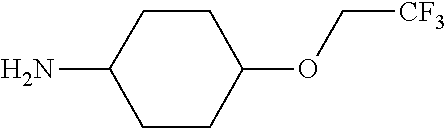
O(C[CF3])C1CCC(N)CC1
